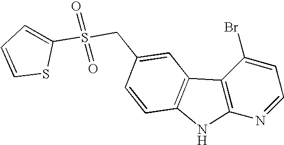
C1(CS(=O)(=O)C2=CC=CS2)=CC2=C(C=C1)NC1=C2C(Br)=CC=N1
